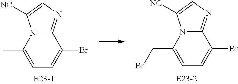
C1(Br)=CC=C(C)N2C1=NC=C2[NC].C1(Br)=CC=C(CBr)N2C1=NC=C2[NC]
